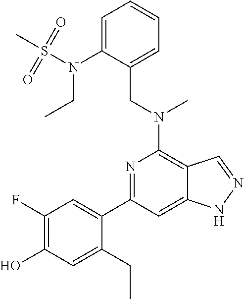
C1=C(N(S(C)(=O)=O)CC)C(CN(C2=C3C(=CC(C4=CC(F)=C(O)C=C4CC)=N2)NN=C3)C)=CC=C1
